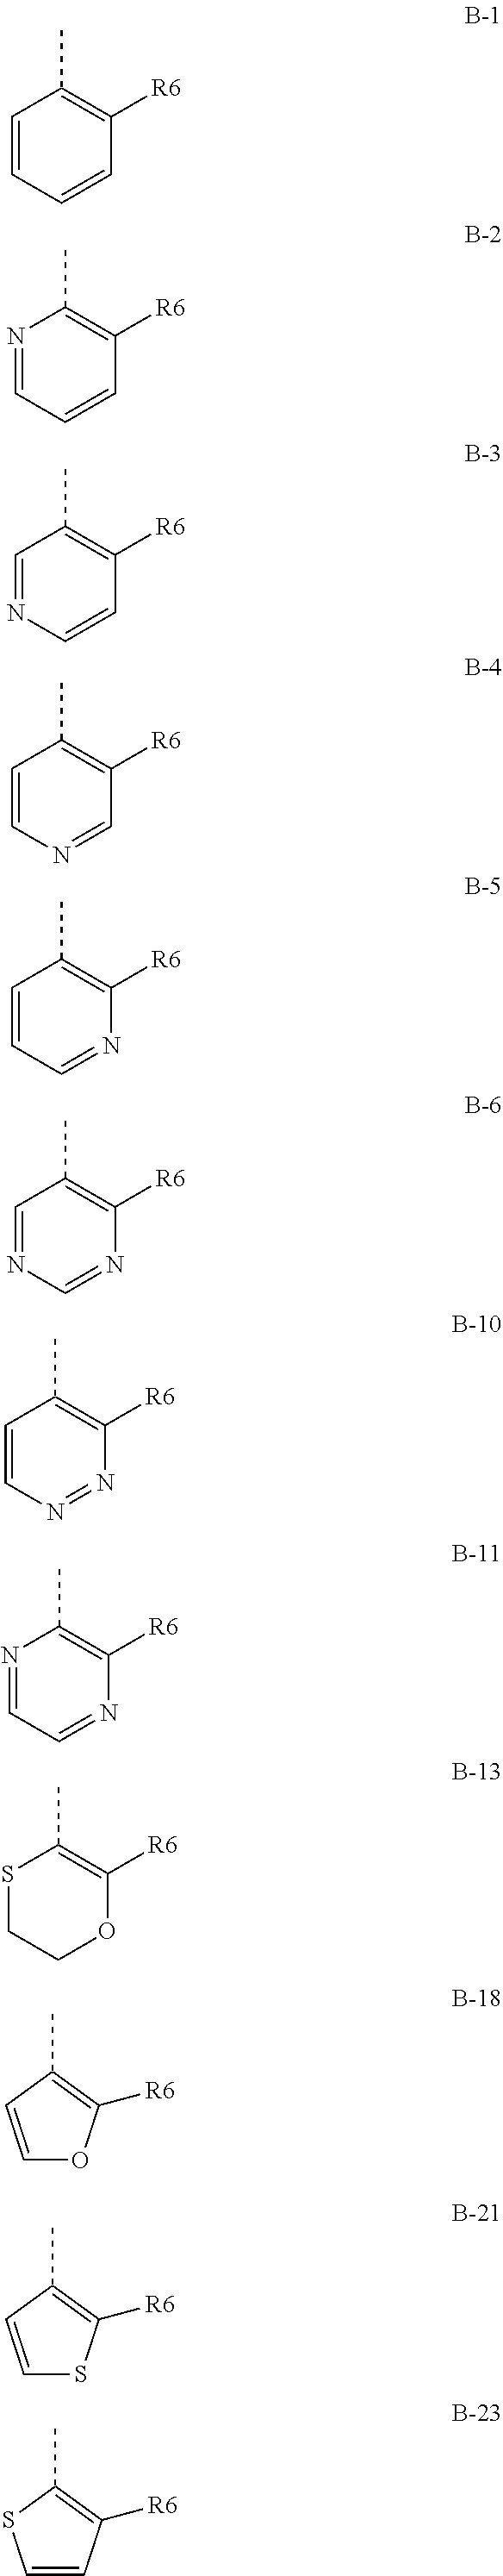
C1=CC=CC([R6])=C1C.N1=CC=CC([R6])=C1C.C1=NC=CC([R6])=C1C.C1=CN=CC([R6])=C1C.C1=CC=NC([R6])=C1C.C1=NC=NC([R6])=C1C.C1=CN=NC([R6])=C1C.N1=CC=NC([R6])=C1C.S1CCOC([R6])=C1C.C1(C)=C([R6])OC=C1.C1(C)=C([R6])SC=C1.C1(C)=C([R6])C=CS1
